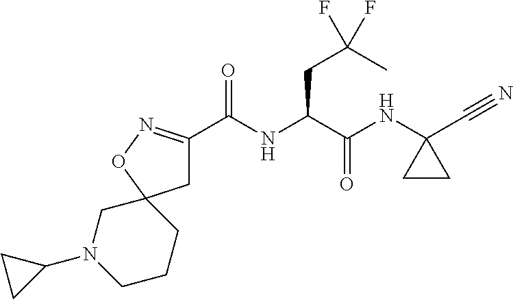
C1(C(NC(C(NC2(C#N)CC2)=O)CC(C)(F)F)=O)=NOC2(C1)CN(C1CC1)CCC2
